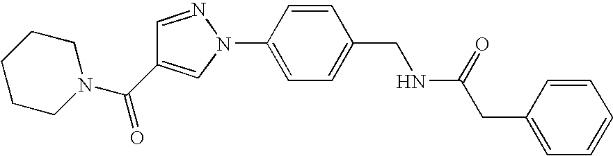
C1CCN(C(C2=CN(C3=CC=C(CNC(=O)CC4=CC=CC=C4)C=C3)N=C2)=O)CC1
